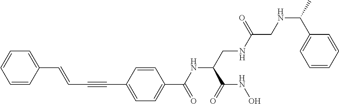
C1=C(C=CC#CC2=CC=C(C(NC(CNC(CNC(C)C3=CC=CC=C3)=O)C(NO)=O)=O)C=C2)C=CC=C1
